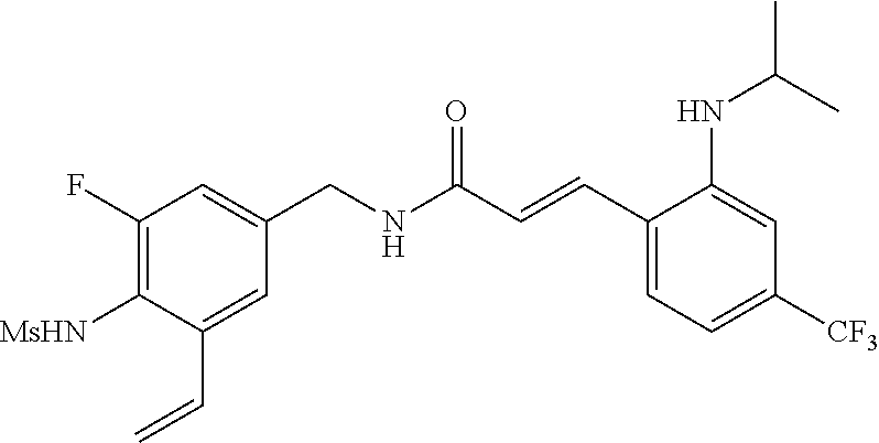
C1(F)=C([MsHN])C(C=C)=CC(CNC(C=CC2=CC=C([CF3])C=C2NC(C)C)=O)=C1
